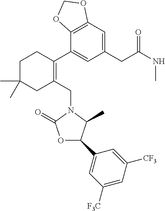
C12=C(C=C(CC(NC)=O)C=C1C1=C(CN3C(=O)OC(C4=CC([F3C])=CC([CF3])=C4)C3C)CC(C)(C)CC1)OCO2
